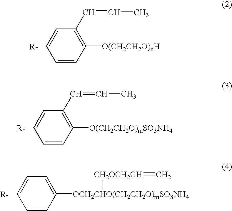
C1=CC([O(CH2CH2O)nH])=C(C=CC)C=C1.C1=CC([O(CH2CH2O)mSO3NH4])=C(C=CC)C=C1.C1=CC([OCH2CHO(CH2CH2O)mSO3NH4][CH2OCH2CH]=C)=CC=C1
